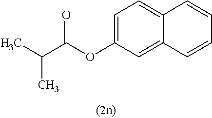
C1=C(OC(C(C)C)=O)C=C2C(=C1)C=CC=C2
